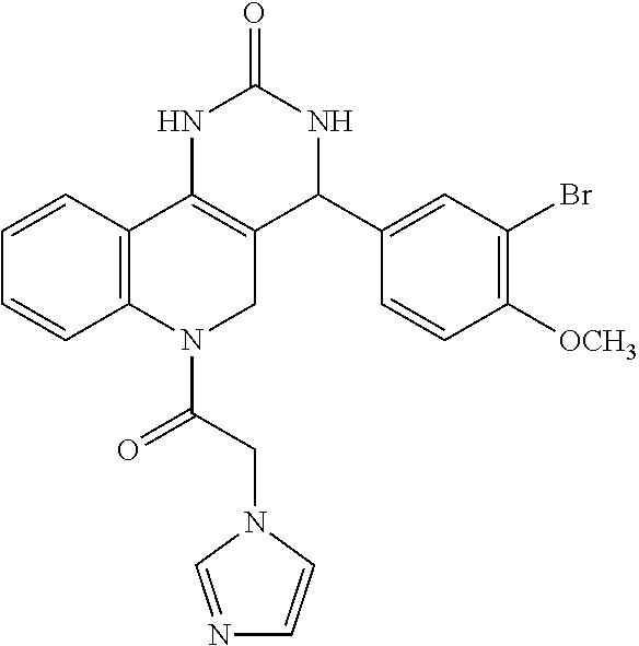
C1=CC2=C(C=C1)N(C(CN1C=CN=C1)=O)CC1=C2NC(=O)NC1C1=CC(Br)=C([OCH3])C=C1
